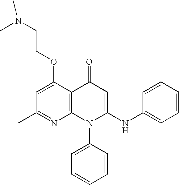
C1(C)=NC2=C(C(OCCN(C)C)=C1)C(=O)C=C(NC1=CC=CC=C1)N2C1=CC=CC=C1
